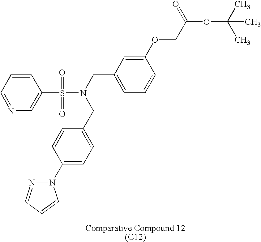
C1=NC=C(S(=O)(=O)N(CC2=CC=CC(OCC(OC(C)(C)C)=O)=C2)CC2=CC=C(N3N=CC=C3)C=C2)C=C1.[Comparative Compound 12(C12)]
